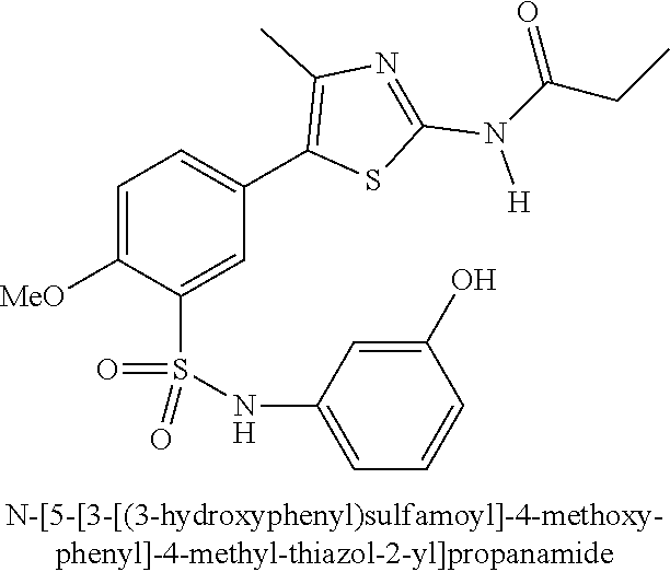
C1=C([MeO])C(S(NC2=CC=CC(O)=C2)(=O)=O)=CC(C2=C(C)N=C(N([H])C(CC)=O)S2)=C1
